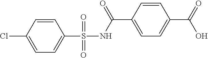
ClC1=CC=C(S(NC(C2=CC=C(C(=O)O)C=C2)=O)(=O)=O)C=C1
